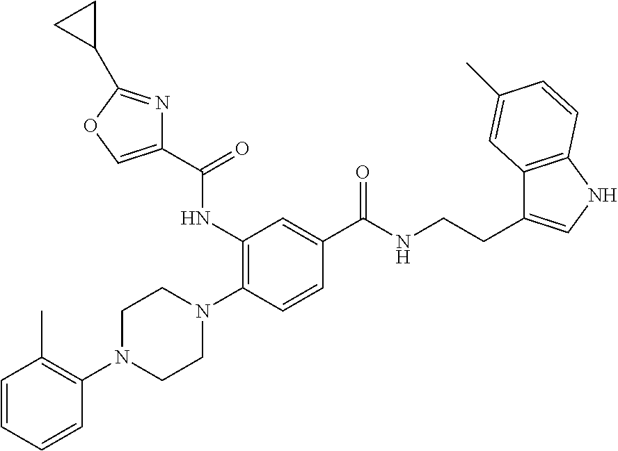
C1=CC=CC(N2CCN(C3=C(NC(C4=COC(C5CC5)=N4)=O)C=C(C(NCCC4=CNC5=C4C=C(C)C=C5)=O)C=C3)CC2)=C1C
